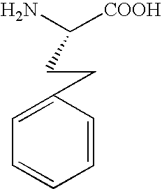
C(C([COOH])N)CC1=CC=CC=C1
